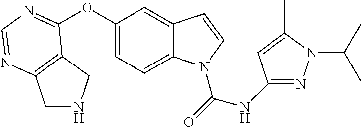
O(C1=CC=C2C(=C1)C=CN2C(=O)NC1=NN(C(C)C)C(C)=C1)C1=NC=NC2=C1CNC2
